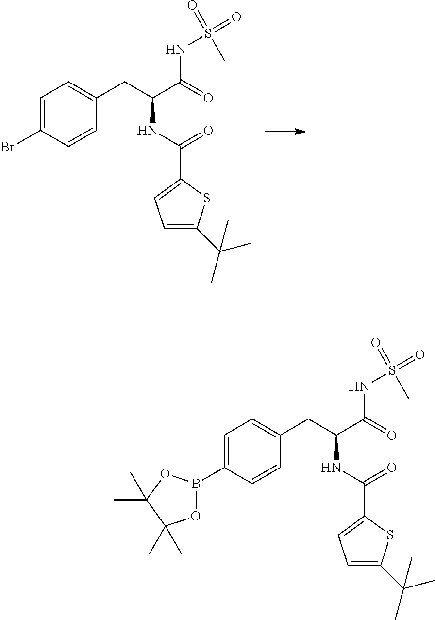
C1=C(Br)C=CC(CC(NC(=O)C2=CC=C(C(C)(C)C)S2)C(=O)NS(=O)(=O)C)=C1.C1=C(B2OC(C)(C)C(C)(C)O2)C=CC(CC(NC(=O)C2=CC=C(C(C)(C)C)S2)C(=O)NS(=O)(=O)C)=C1
